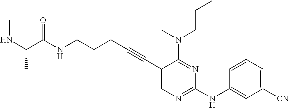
N(CCCC#CC1=CN=C(NC2=CC([CN])=CC=C2)N=C1N(CCC)C)C(=O)C(NC)C
